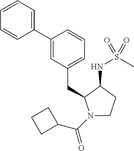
C1(C2=CC=CC=C2)=CC(CC2N(C(C3CCC3)=O)CCC2NS(C)(=O)=O)=CC=C1
